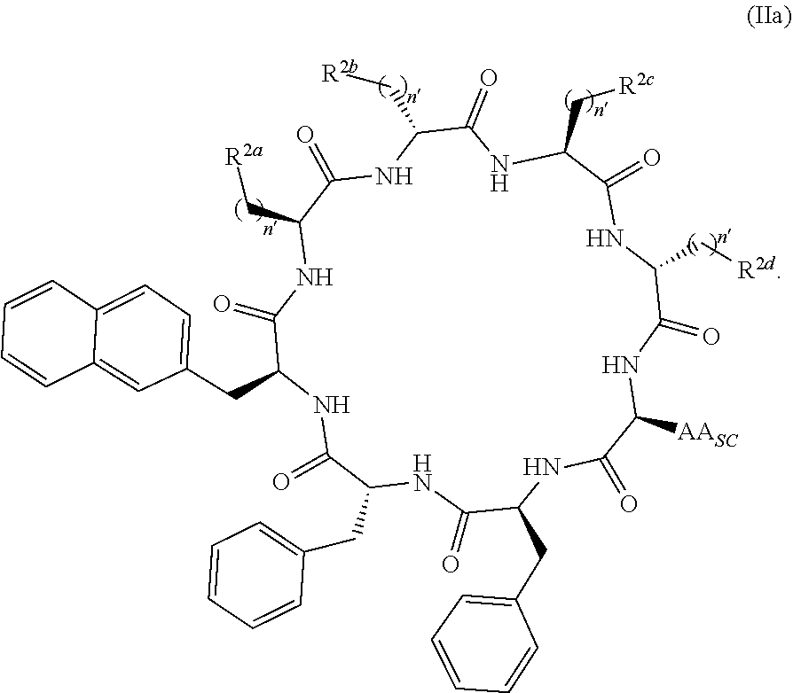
C(C1C(=O)NC(CC2=CC=C3C(=C2)C=CC=C3)C(=O)NC(C[R2a])C(=O)NC(C[R2b])C(=O)NC(C[R2c])C(=O)NC(C[R2d])C(=O)NC([AASC])C(=O)NC(CC2=CC=CC=C2)C(=O)N1)C1=CC=CC=C1
